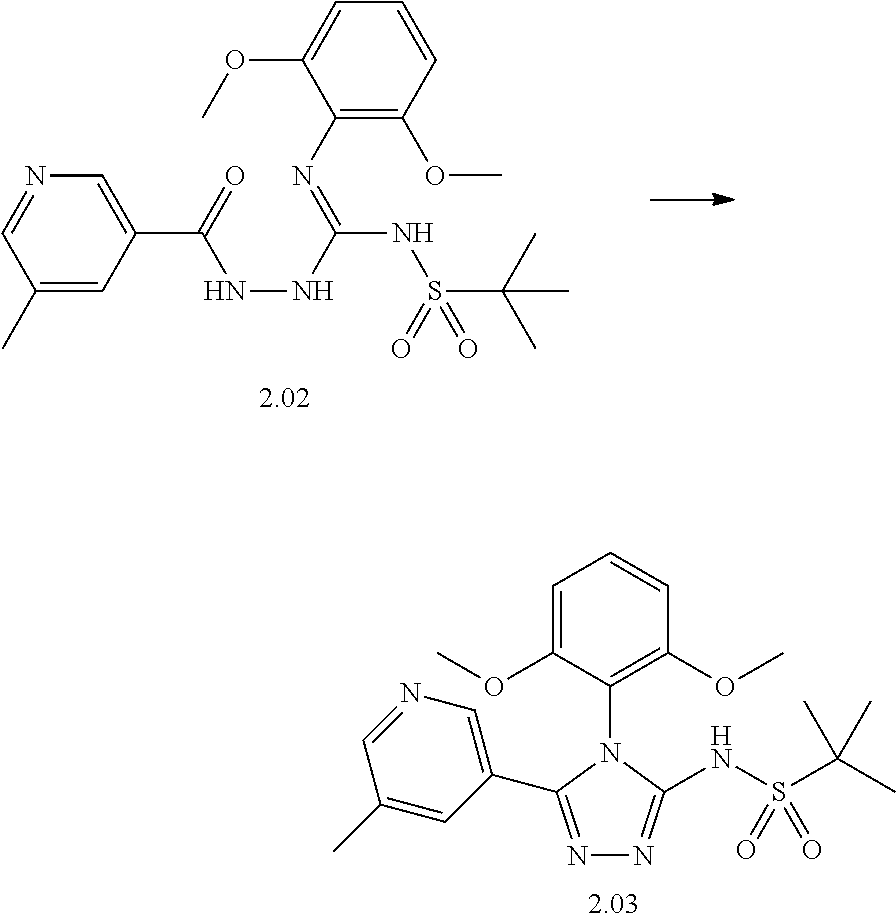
C1(C(=O)NNC(NS(=O)(=O)C(C)(C)C)=NC2=C(OC)C=CC=C2OC)=CN=CC(C)=C1.N1=C(C2=CN=CC(C)=C2)N(C2=C(OC)C=CC=C2OC)C(NS(C(C)(C)C)(=O)=O)=N1
